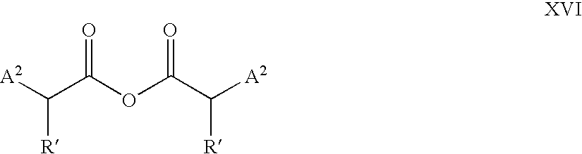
[A2]C(C(=O)OC(C([A2])[R])=O)[R]
